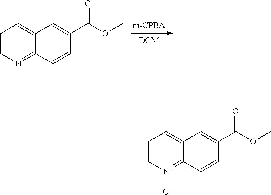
C1=CN=C2C(=C1)C=C(C(OC)=O)C=C2.C1=C[N+]([O-])=C2C(=C1)C=C(C(OC)=O)C=C2
